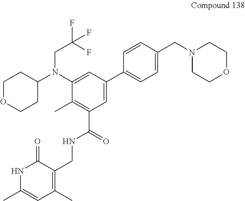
C1=C(N(C2CCOCC2)CC(F)(F)F)C(C)=C(C(NCC2=C(C)C=C(C)NC2=O)=O)C=C1C1=CC=C(CN2CCOCC2)C=C1
